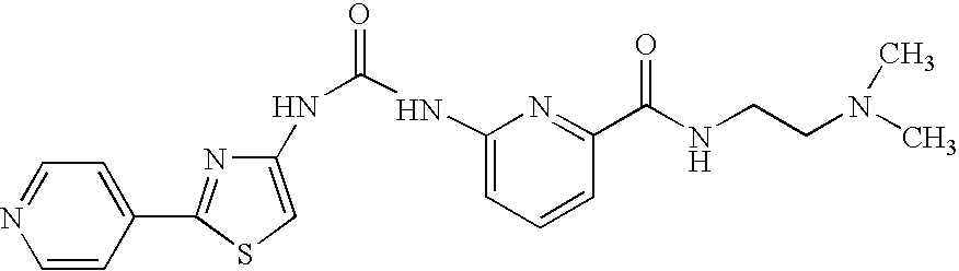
C1(NC(=O)NC2=CC=CC(C(NCCN(C)C)=O)=N2)=CSC(C2=CC=NC=C2)=N1
